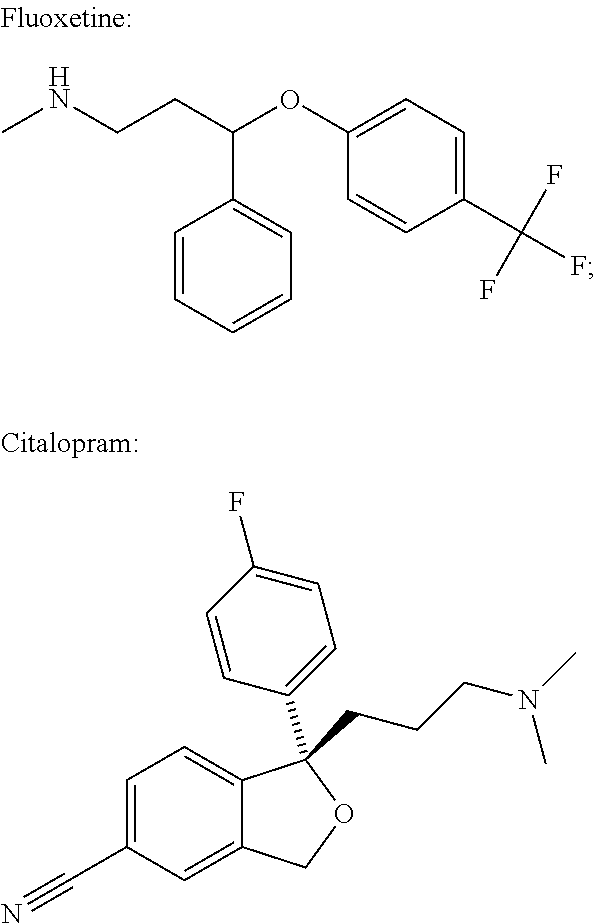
C1=CC=CC=C1C(CCNC)OC1=CC=C(C(F)(F)F)C=C1.C1=C(C#N)C=C2C(=C1)C(C1=CC=C(F)C=C1)(CCCN(C)C)OC2
